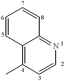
C12=C(C)C=CN=C1C=CC=C2
